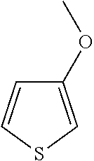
C1=CSC=C1OC
